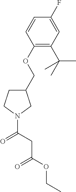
C1(COC2=C(C(C)(C)C)C=C(F)C=C2)CCN(C(=O)CC(=O)OCC)C1
